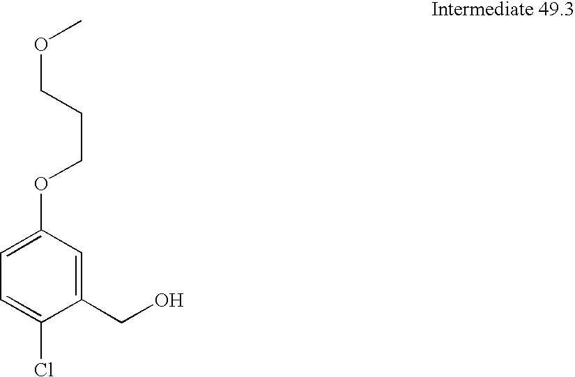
C1=C(OCCCOC)C=C(CO)C(Cl)=C1
